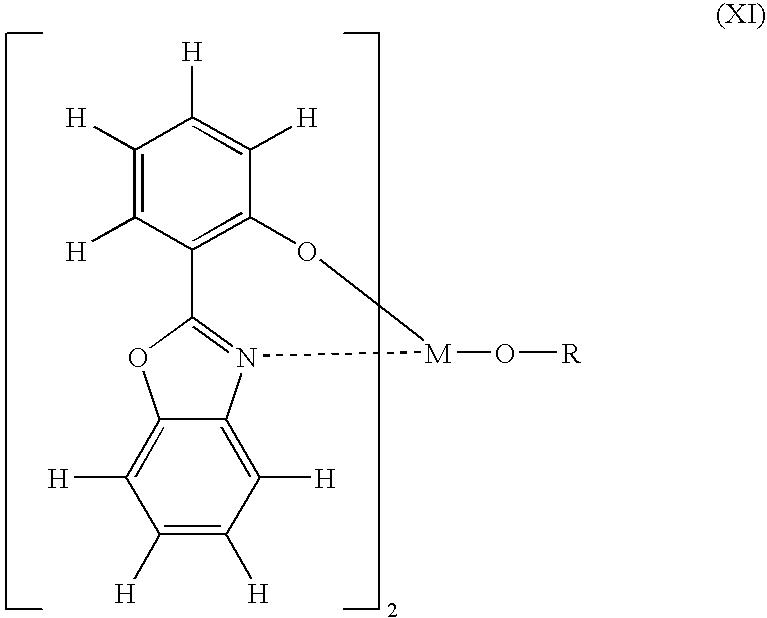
C1([H])=C([H])C2=C(C([H])=C1[H])O[M](O[R])N1=C2OC2=C([H])C([H])=C([H])C([H])=C21
